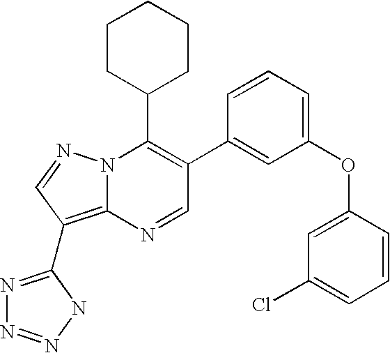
N1=CC(C2=CC(OC3=CC(Cl)=CC=C3)=CC=C2)=C(C2CCCCC2)N2C1=C(C1=NN=NN1)C=N2
